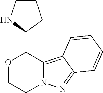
O1CCN2C(=C3C(=N2)C=CC=C3)C1C1CCCN1
